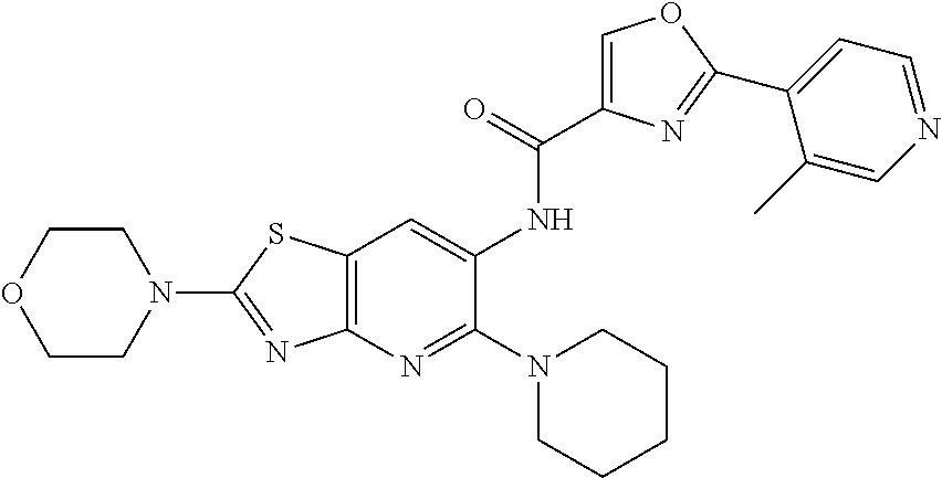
C1(NC(=O)C2=COC(C3=CC=NC=C3C)=N2)=CC2=C(N=C1N1CCCCC1)N=C(N1CCOCC1)S2
